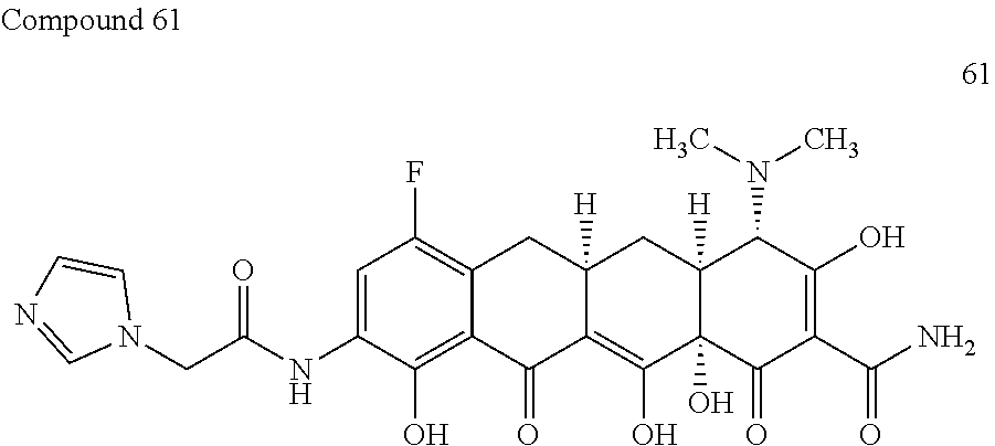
C12=C(F)C=C(NC(CN3C=CN=C3)=O)C(O)=C1C(=O)C1=C(O)C3(O)C([H])(CC1([H])C2)C(N(C)C)C(O)=C(C(N)=O)C3=O
